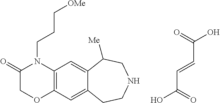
OC(=O)C=CC(O)=O.C1(=O)COC2=C(N1CCC[OMe])C=C1C(=C2)CCNCC1[Me]
